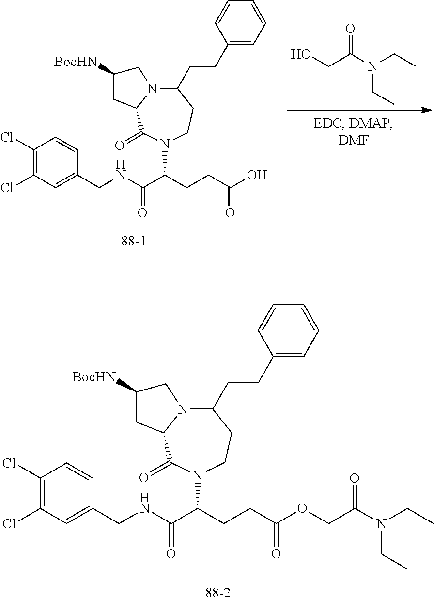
OCC(N(CC)CC)=O.C(CCC(O)=O)(N1C(=O)C2N(C(CCC3=CC=CC=C3)CC1)CC([BocHN])C2)C(NCC1=CC(Cl)=C(Cl)C=C1)=O.C(CCC(=O)OCC(N(CC)CC)=O)(N1C(=O)C2N(C(CCC3=CC=CC=C3)CC1)CC([BocHN])C2)C(NCC1=CC(Cl)=C(Cl)C=C1)=O
